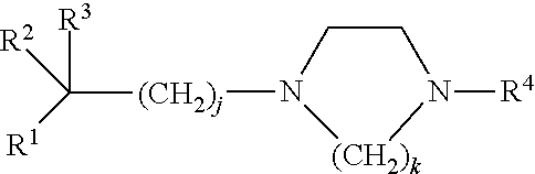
[(CH2)j](N(CCN[R4])[(CH2)k]C)C([R3])([R2])[R1]
